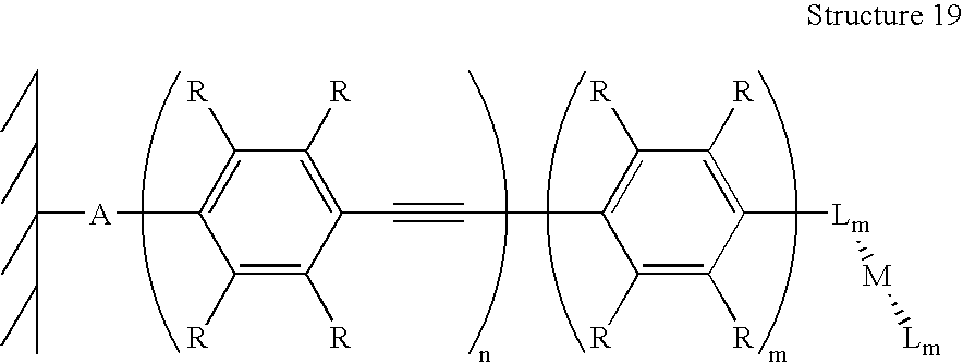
C1(C#CC2=C([R])C([R])=C([Lm][M][Lm])C([R])=C2[R])=C([R])C([R])=C([A]C(C)(C(CC)C)C(C)C)C([R])=C1[R]
